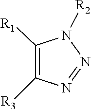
C1([R1])=C([R3])N=NN1[R2]
